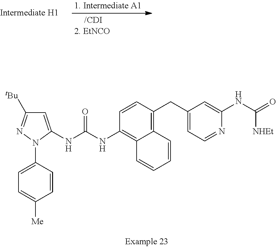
C1=C(NC(NC2=C3C(=C(CC4=CC=NC(NC(=O)[NHEt])=C4)C=C2)C=CC=C3)=O)N(C2=CC=C([Me])C=C2)N=C1[tBu]
